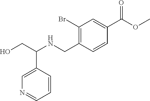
C1(Br)=C(CNC(C2=CN=CC=C2)CO)C=CC(C(=O)OC)=C1
